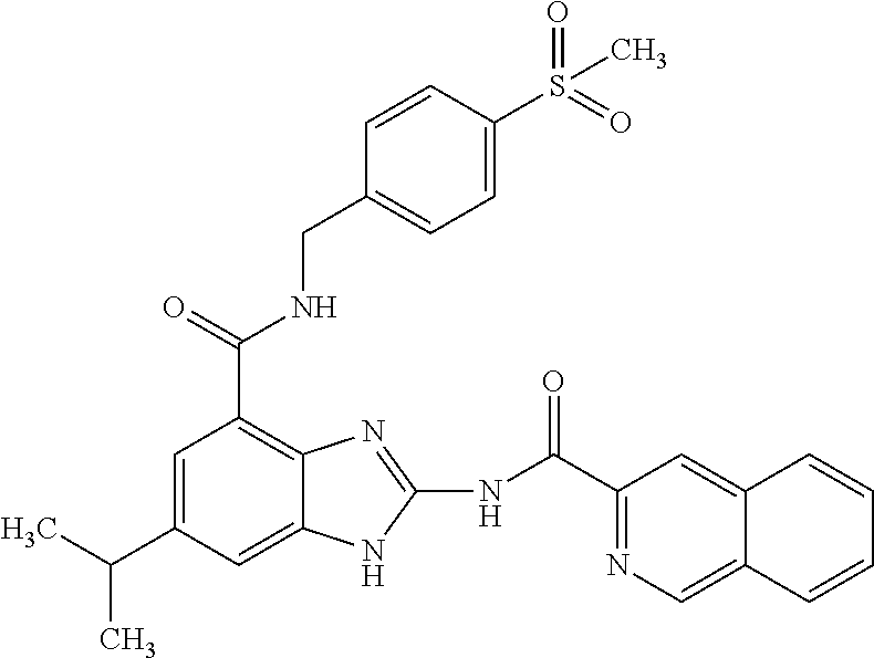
C1=C(C(C)C)C=C2C(=C1C(NCC1=CC=C(S(=O)(C)=O)C=C1)=O)N=C(NC(=O)C1=NC=C3C(=C1)C=CC=C3)N2
